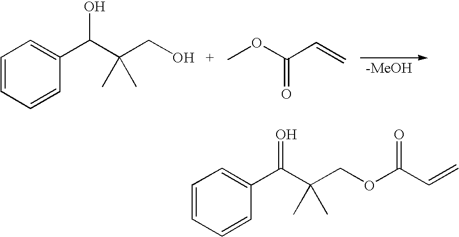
C1=CC=CC(C(C(CO)(C)C)O)=C1.COC(C=C)=O.C1(C(C(COC(C=C)=O)(C)C)=O)=CC=CC=C1
